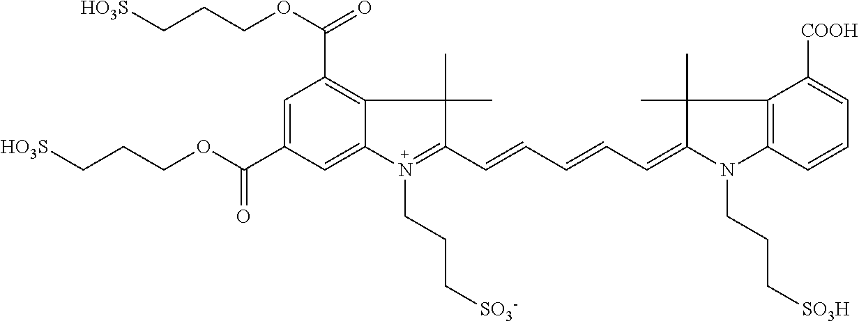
C1=C(C(=O)OCCC[HO3S])C=C2C(=C1C(OCCC[HO3S])=O)C(C)(C)C(C=CC=CC=C1N(CCC[SO3H])C3=C(C([COOH])=CC=C3)C1(C)C)=N2CCC[SO3-]
